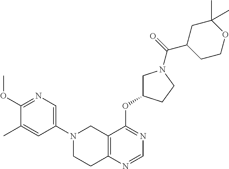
C1(N2CCC3=C(C2)C(OC2CN(C(=O)C4CCOC(C)(C)C4)CC2)=NC=N3)=CN=C(OC)C(C)=C1
